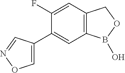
C1=C(C2=CC3=C(C=C2F)COB3O)C=NO1
